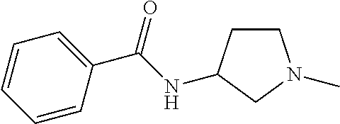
C1CC(NC(C2=CC=CC=C2)=O)CN1C
